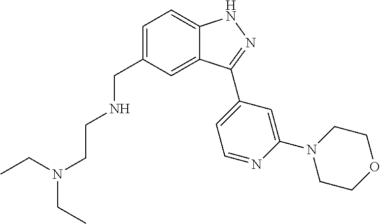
C1=C(CNCCN(CC)CC)C=C2C(=C1)NN=C2C1=CC=NC(N2CCOCC2)=C1
